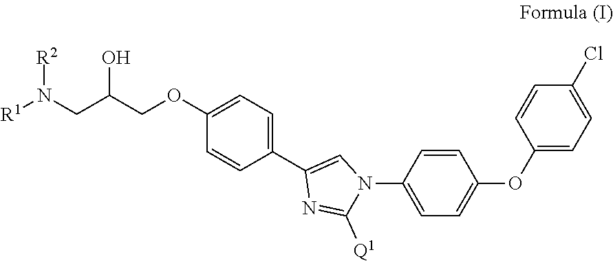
[R1]N(CC(COC1=CC=C(C2=CN(C3=CC=C(OC4=CC=C(Cl)C=C4)C=C3)C([Q1])=N2)C=C1)O)[R2]
